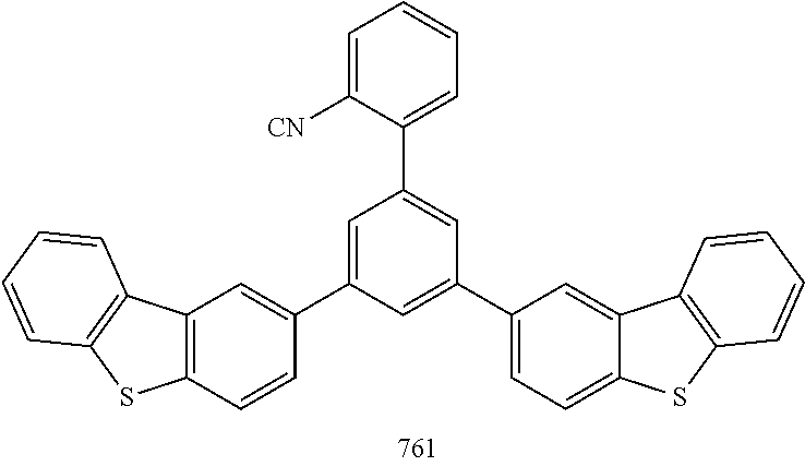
C1=C([CN])C(C2=CC(C3=CC=C4C(=C3)C3=C(S4)C=CC=C3)=CC(C3=CC4=C(C=C3)SC3=C4C=CC=C3)=C2)=CC=C1
